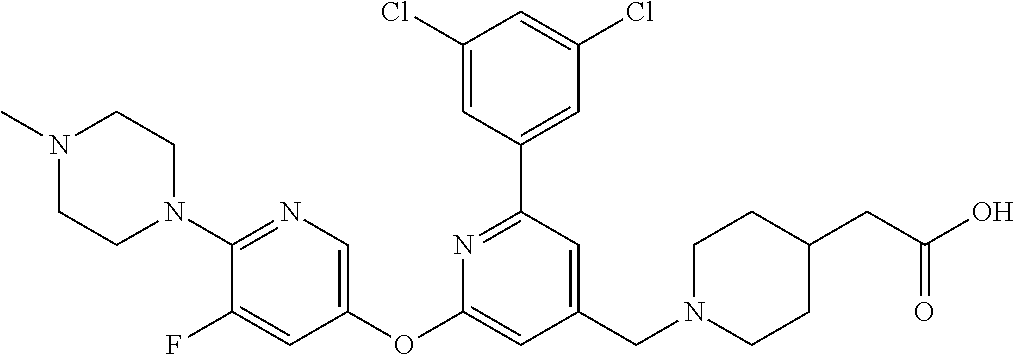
C1(Cl)=CC(C2=NC(OC3=CN=C(N4CCN(C)CC4)C(F)=C3)=CC(CN3CCC(CC(O)=O)CC3)=C2)=CC(Cl)=C1
